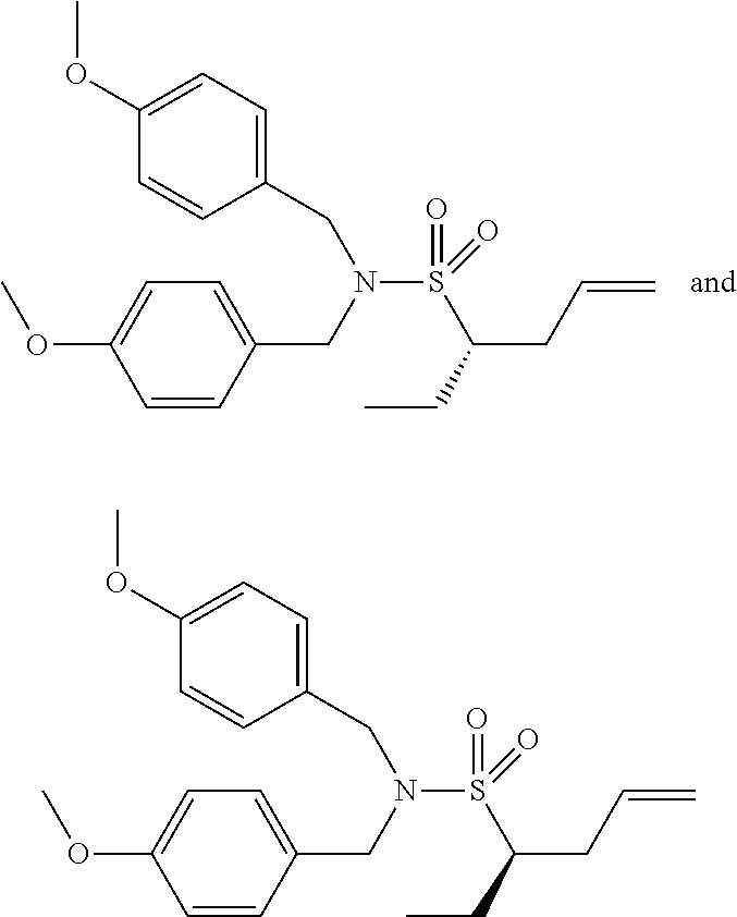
S(C(CC)CC=C)(=O)(=O)N(CC1=CC=C(OC)C=C1)CC1=CC=C(OC)C=C1.S(C(CC)CC=C)(=O)(=O)N(CC1=CC=C(OC)C=C1)CC1=CC=C(OC)C=C1
